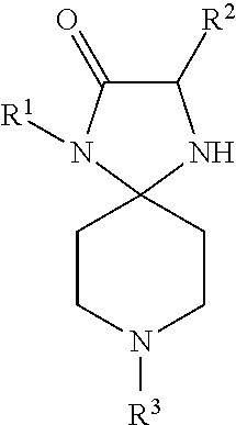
C1CN([R3])CCC12NC([R2])C(=O)N2[R1]
